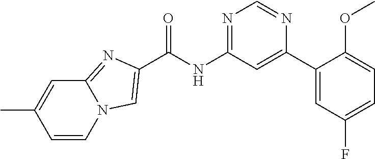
C(NC1=NC=NC(C2=CC(F)=CC=C2OC)=C1)(=O)C1=CN2C(=N1)C=C(C)C=C2
